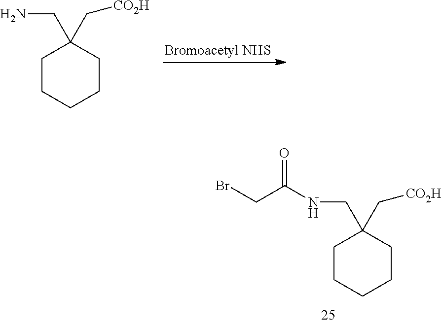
C1CCCCC1(CNC(CBr)=O)C[CO2H].C1CCCCC1(CN)C[CO2H]
